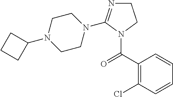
C1N=C(N2CCN(C3CCC3)CC2)N(C(C2=C(Cl)C=CC=C2)=O)C1
